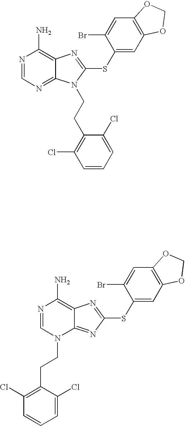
N1=CN=C2C(=C1N)N=C(SC1=CC3=C(C=C1Br)OCO3)N2CCC1=C(Cl)C=CC=C1Cl.N1=CN(CCC2=C(Cl)C=CC=C2Cl)C2=NC(SC3=CC4=C(C=C3Br)OCO4)=NC2=C1N
